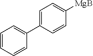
C1=CC=CC(C2=CC=C([MgB])C=C2)=C1
